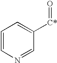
C1=CN=CC([C*]=O)=C1
